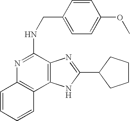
C1=CC=CC2=C1N=C(NCC1=CC=C(OC)C=C1)C1=C2NC(C2CCCC2)=N1
